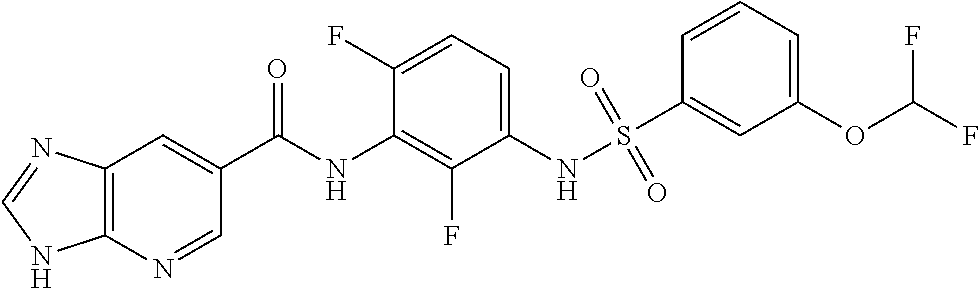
C12=C(N=CC(C(NC3=C(F)C(NS(=O)(=O)C4=CC(OC(F)F)=CC=C4)=CC=C3F)=O)=C1)NC=N2
